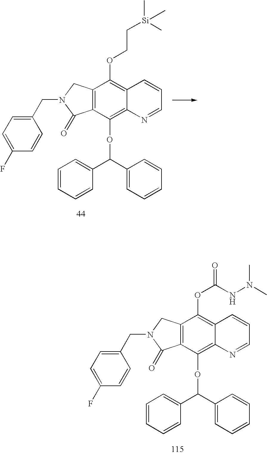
C12=C(CN(CC3=CC=C(F)C=C3)C1=O)C(OCC[Si](C)(C)C)=C1C(=C2OC(C2=CC=CC=C2)C2=CC=CC=C2)N=CC=C1.C12=C(CN(CC3=CC=C(F)C=C3)C1=O)C(OC(NN(C)C)=O)=C1C(=C2OC(C2=CC=CC=C2)C2=CC=CC=C2)N=CC=C1
